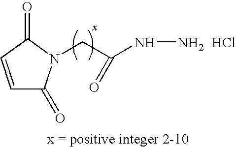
C1=CC(=O)N(CC(NN)=O)C1=O.Cl
